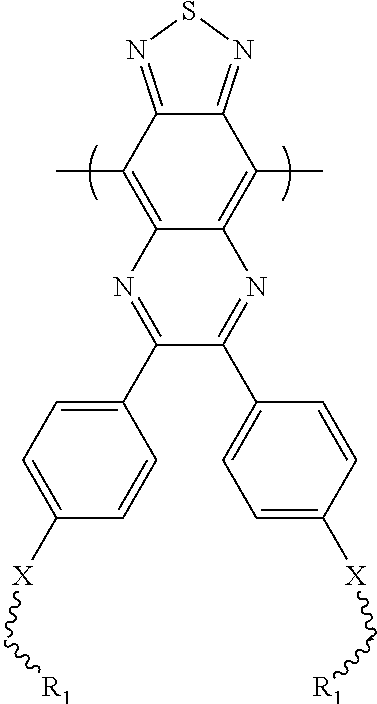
C12=NSN=C1C(C)=C1C(=C2C)N=C(C2=CC=C([X]C[R1])C=C2)C(C2=CC=C([X]C[R1])C=C2)=N1
